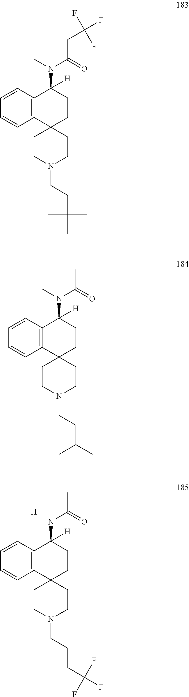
C12(CCN(CCCC(F)(F)F)CC1)CCC(NC(=O)C)([H])C1=C2C=CC=C1.[H].C12(CCN(CCC(C)(C)C)CC1)CCC(N(C(=O)CC(F)(F)F)CC)([H])C1=C2C=CC=C1.C12(CCN(CCC(C)C)CC1)CCC(N(C(=O)C)C)([H])C1=C2C=CC=C1
